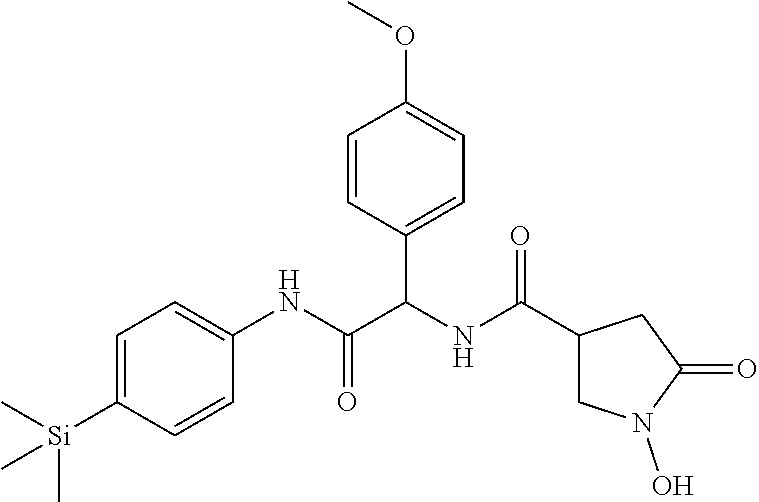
C1=C([Si](C)(C)C)C=CC(NC(C(NC(=O)C2CN(O)C(=O)C2)C2=CC=C(OC)C=C2)=O)=C1
